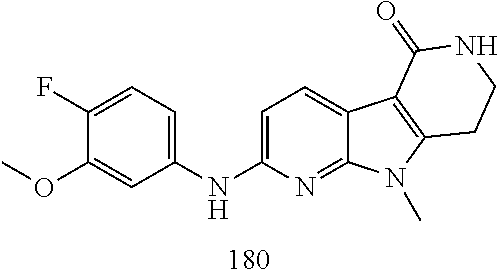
C1(F)=CC=C(NC2=CC=C3C(=N2)N(C)C2=C3C(=O)NCC2)C=C1OC
